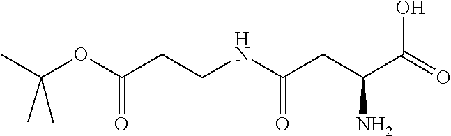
O(C(=O)CCNC(=O)CC(C(O)=O)N)C(C)(C)C
